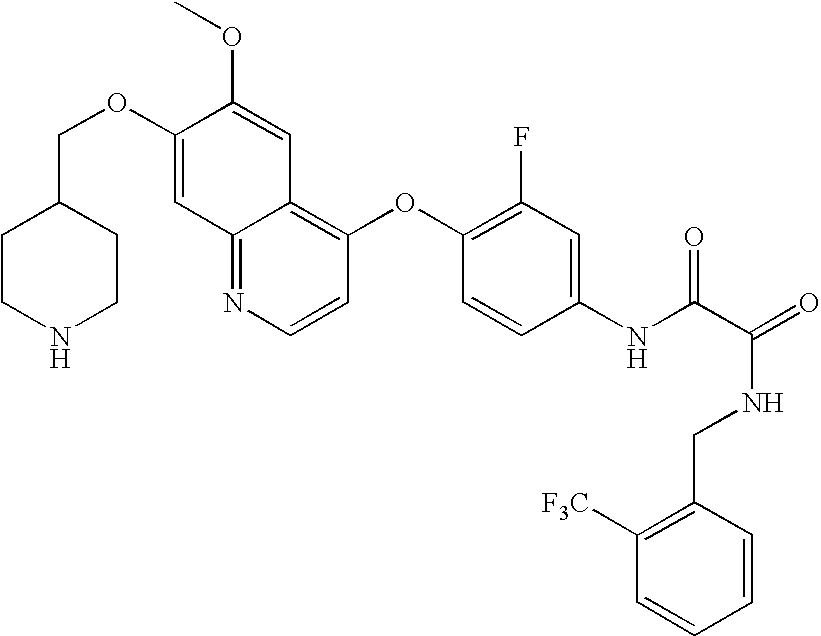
C12=NC=CC(OC3=C(F)C=C(NC(C(=O)NCC4=C([F3C])C=CC=C4)=O)C=C3)=C1C=C(OC)C(OCC1CCNCC1)=C2
